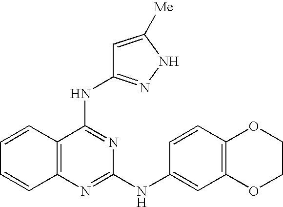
C1=CC2=C(C=C1)N=C(NC1=CC3=C(C=C1)OCCO3)N=C2NC1=NNC([Me])=C1
